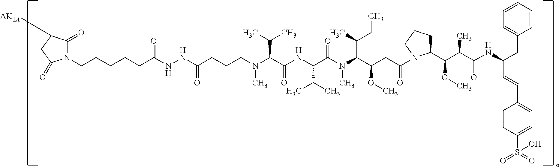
N(NC(CCCN(C(C(NC(C(N(C)C(C(CC)C)C(CC(=O)N1C(C(C(C(NC(CC2=CC=CC=C2)C=CC2=CC=C(S(=O)(=O)O)C=C2)=O)C)OC)CCC1)OC)=O)C(C)C)=O)C(C)C)C)=O)C(=O)CCCCCN1C(=O)C([AK1A])CC1=O
